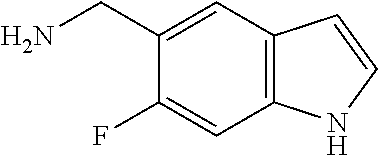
C12=C(C=C(CN)C(F)=C1)C=CN2
